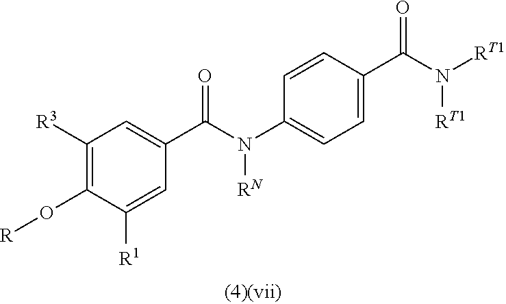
C1([R3])=C(O[R])C([R1])=CC(C(=O)N(C2=CC=C(C(N([RT1])[RT1])=O)C=C2)[RN])=C1
